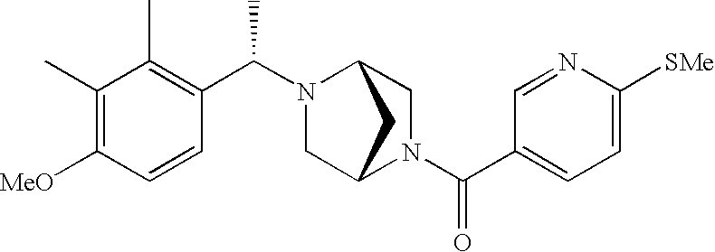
C1=C([SMe])N=CC(C(N2CC3N(C(C4=C(C)C(C)=C([MeO])C=C4)C)CC2C3)=O)=C1
